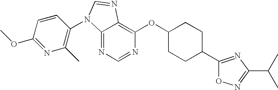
C12=NC=NC(OC3CCC(C4=NC(C(C)C)=NO4)CC3)=C1N=CN2C1=C(C)N=C(OC)C=C1
